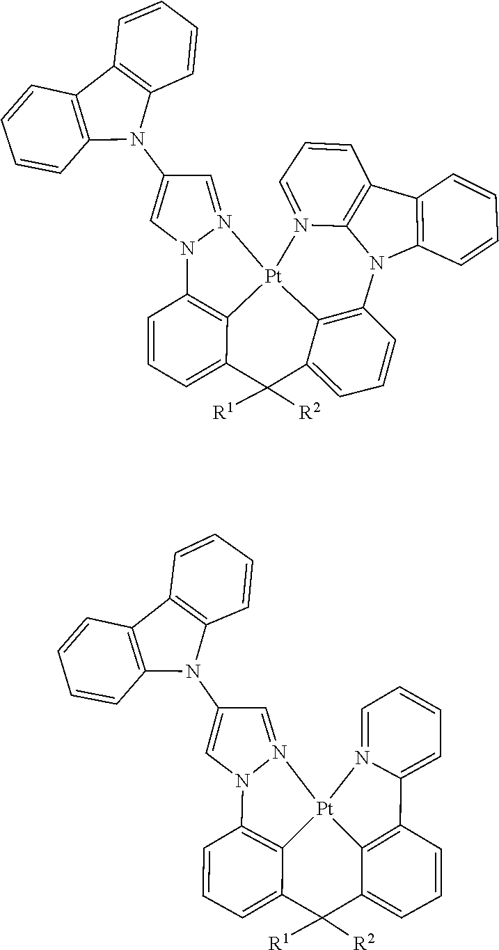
C1=CC=CC2=C1C1=C(N2C2=CN3C4=C5C(=CC=C4)C([R1])([R2])C4=CC=CC6=C4[Pt]5(N3=C2)N2=CC=CC3=C2N6C2=C3C=CC=C2)C=CC=C1.C1=CC=CC2=C1C1=C(N2C2=CN3C4=C5[Pt]6(C7=C(C8=CC=CC=N68)C=CC=C7C([R2])([R1])C5=CC=C4)N3=C2)C=CC=C1
